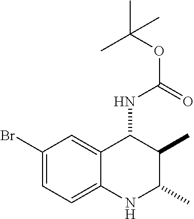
C1(Br)=CC=C2C(=C1)C(NC(OC(C)(C)C)=O)C(C)C(C)N2
